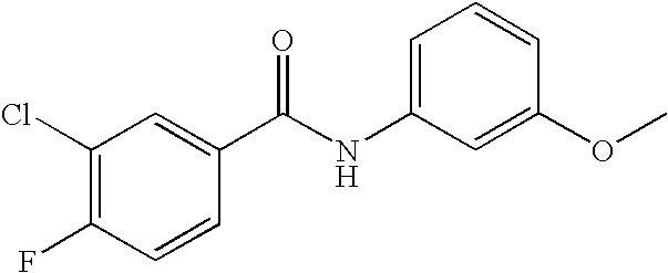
C1(Cl)=C(F)C=CC(C(NC2=CC=CC(OC)=C2)=O)=C1
